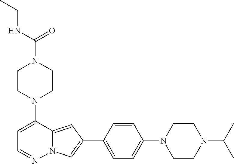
N1(C2=CC=NN3C2=CC(C2=CC=C(N4CCN(C(C)C)CC4)C=C2)=C3)CCN(C(NCC)=O)CC1
